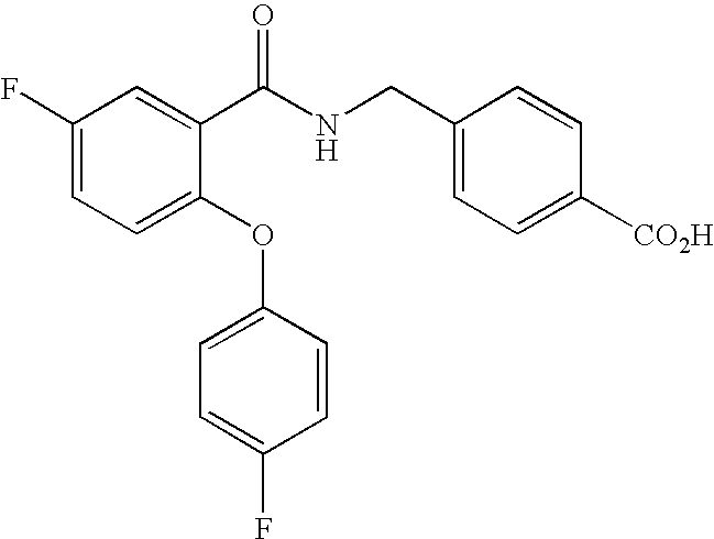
C1(F)=CC=C(OC2=CC=C(F)C=C2)C(C(NCC2=CC=C([CO2H])C=C2)=O)=C1
